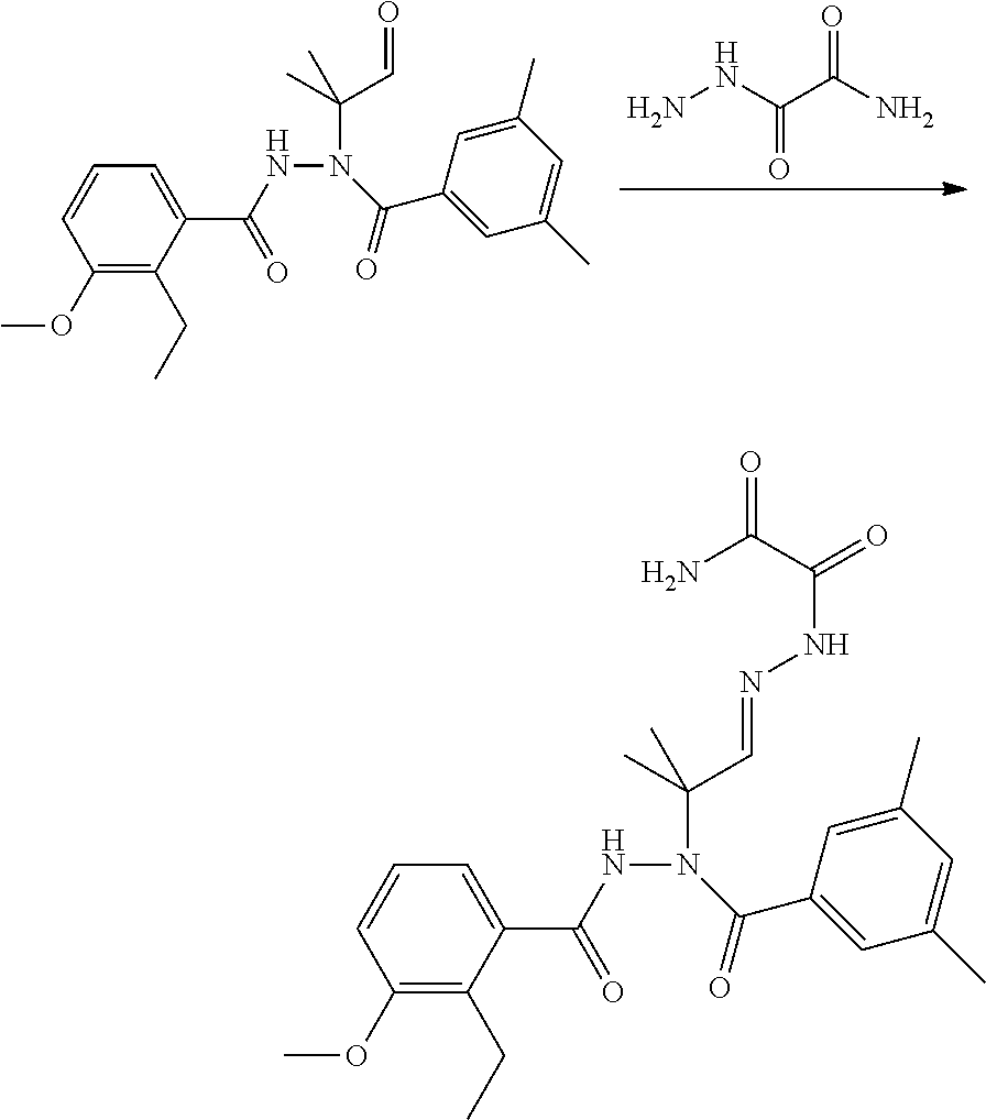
C(C=O)(C)(C)N(C(C1=CC(C)=CC(C)=C1)=O)NC(C1=CC=CC(OC)=C1CC)=O.NNC(=O)C(=O)N.C(C=NNC(=O)C(N)=O)(C)(C)N(C(C1=CC(C)=CC(C)=C1)=O)NC(C1=CC=CC(OC)=C1CC)=O
